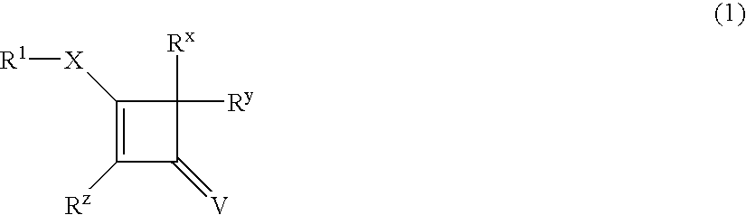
C1([Rz])=C([X][R1])C([Rx])([Ry])C1=[V]
